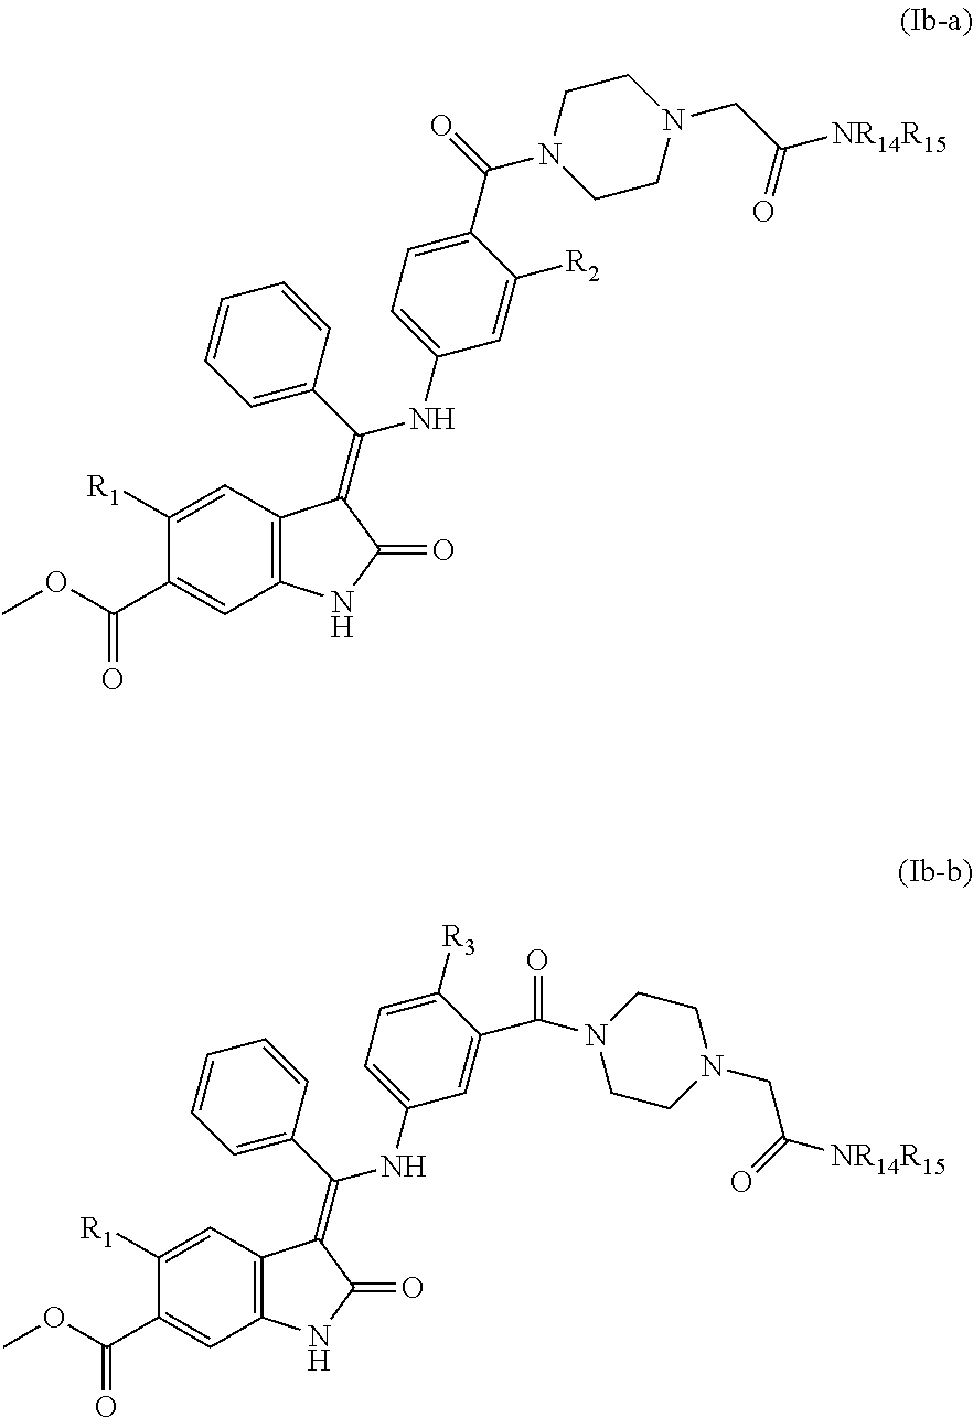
C12=C(NC(=O)C1=C(C1=CC=CC=C1)NC1=CC=C(C(=O)N3CCN(CC([NR14R15])=O)CC3)C([R2])=C1)C=C(C(OC)=O)C([R1])=C2.C12=C(NC(=O)C1=C(C1=CC=CC=C1)NC1=CC=C([R3])C(C(N3CCN(CC([NR14R15])=O)CC3)=O)=C1)C=C(C(OC)=O)C([R1])=C2
